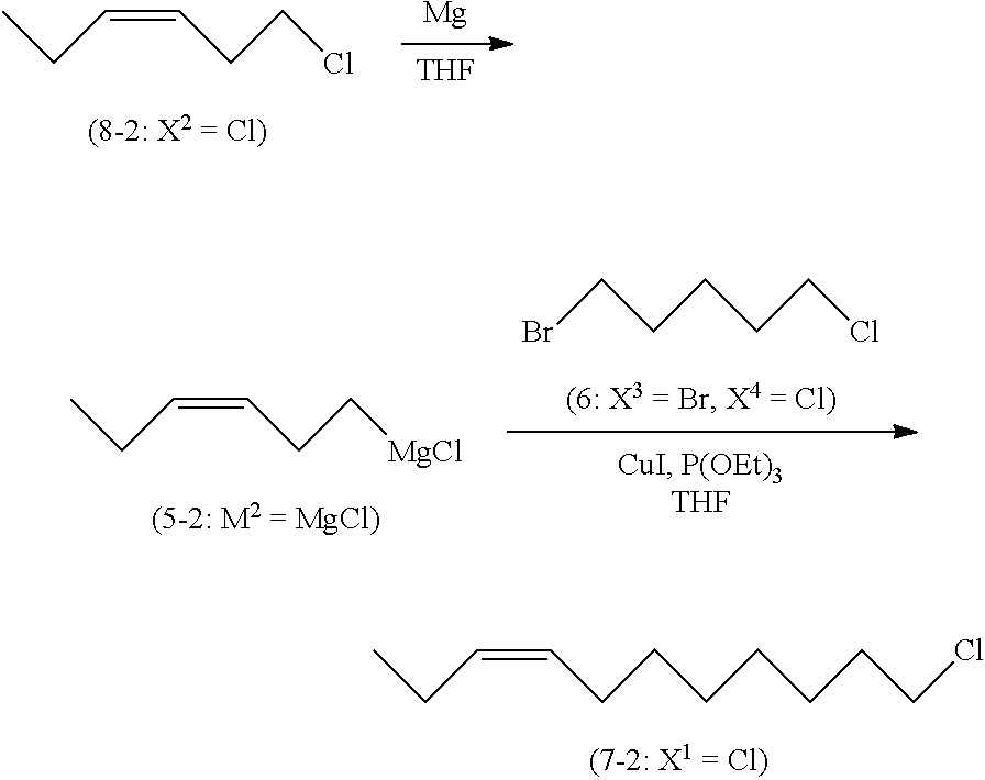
C(CCl)CCCBr.CCC=CCC[MgCl].CCC=CCCCCCCCCl.CCC=CCCCl.[Mg].[THF]
